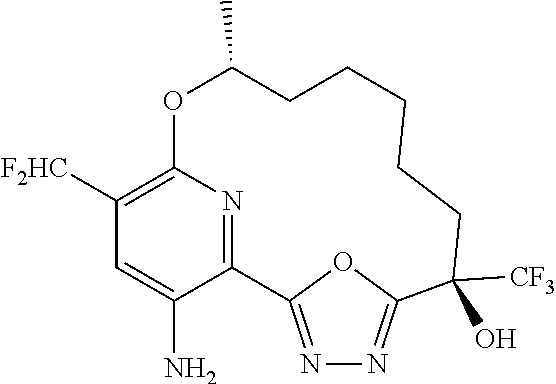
C1([F2HC])=C2N=C(C(N)=C1)C1=NN=C(C([CF3])(O)CCCCCC(C)O2)O1
